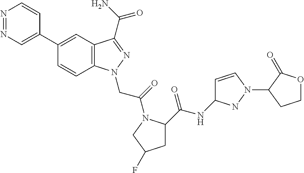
N1=NC=C(C2=CC3=C(C=C2)N(CC(=O)N2C(C(NC4C=CN(C5C(=O)OCC5)N4)=O)CC(F)C2)N=C3C(N)=O)C=C1
